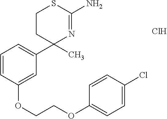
C1CC(C2=CC=CC(OCCOC3=CC=C(Cl)C=C3)=C2)(C)N=C(N)S1.Cl
